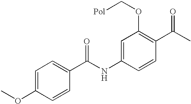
C1=C(NC(=O)C2=CC=C(OC)C=C2)C=CC(C(C)=O)=C1OC[Pol]
